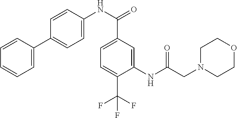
N(C(=O)C1=CC=C(C(F)(F)F)C(NC(CN2CCOCC2)=O)=C1)C1=CC=C(C2=CC=CC=C2)C=C1
